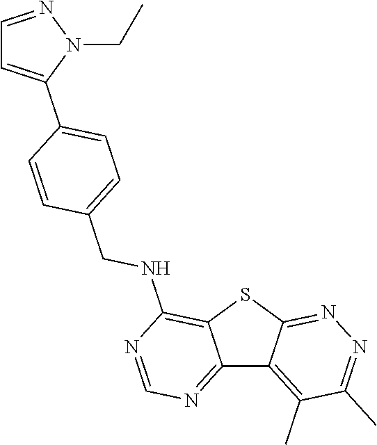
C12=NC=NC(NCC3=CC=C(C4=CC=NN4CC)C=C3)=C1SC1=NN=C(C)C(C)=C21
